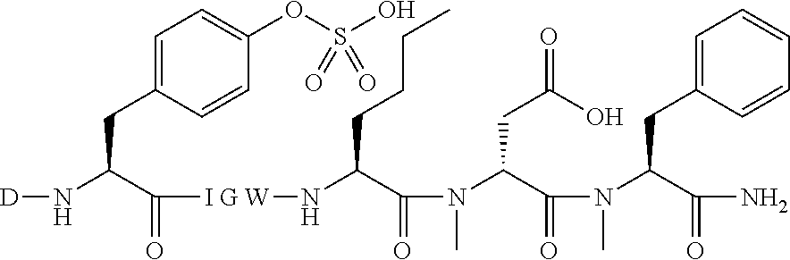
C1=C(CC(N[D])C([I G W]NC(C(N(C)C(C(N(C)C(C(N)=O)CC2=CC=CC=C2)=O)CC(=O)O)=O)CCCC)=O)C=CC(OS(O)(=O)=O)=C1
